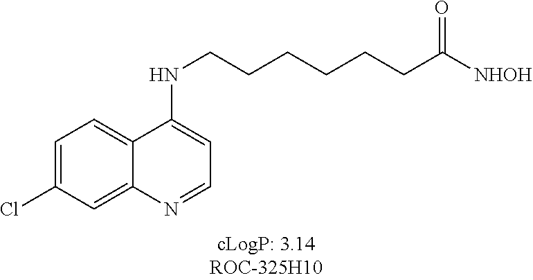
C1(Cl)=CC=C2C(=C1)N=CC=C2NCCCCCCC([NHOH])=O
